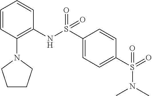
S(=O)(C1=CC=C(S(=O)(NC2=C(N3CCCC3)C=CC=C2)=O)C=C1)(N(C)C)=O
